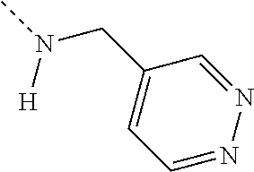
C1(CN([H])C)=CC=NN=C1
